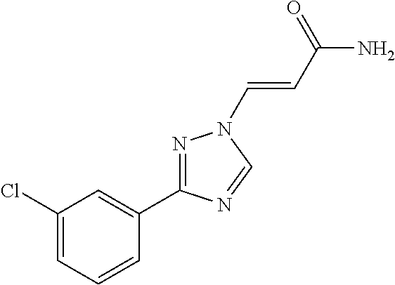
C1(Cl)=CC=CC(C2=NN(C=CC(=O)N)C=N2)=C1
